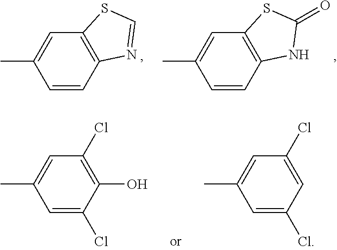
C1=C(Cl)C(O)=C(Cl)C=C1C.C1=C(Cl)C=C(Cl)C=C1C.C1=CC2=C(C=C1C)SC=N2.C1=CC2=C(C=C1C)SC(=O)N2
